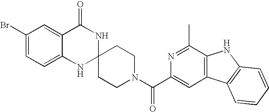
C1(Br)=CC=C2C(=C1)C(=O)NC1(N2)CCN(C(=O)C2=CC3=C(C(C)=N2)NC2=C3C=CC=C2)CC1
